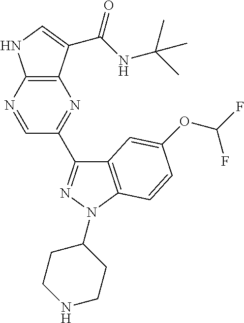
C12=C(C(C(NC(C)(C)C)=O)=CN1)N=C(C1=NN(C3CCNCC3)C3=C1C=C(OC(F)F)C=C3)C=N2
